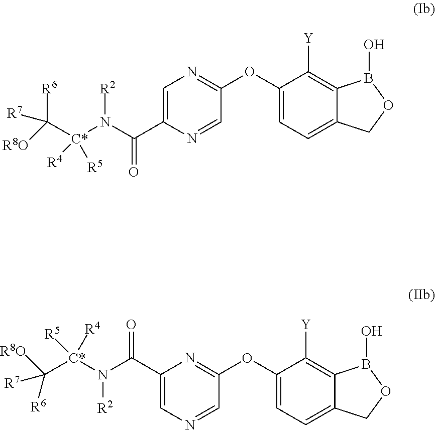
C1=C(C(N([C*](C([R6])([R7])[R8O])([R4])[R5])[R2])=O)N=CC(OC2=CC=C3C(=C2[Y])B(O)OC3)=N1.C1(C(N([C*](C([R6])([R7])[R8O])([R5])[R4])[R2])=O)=CN=CC(OC2=CC=C3C(=C2[Y])B(O)OC3)=N1
